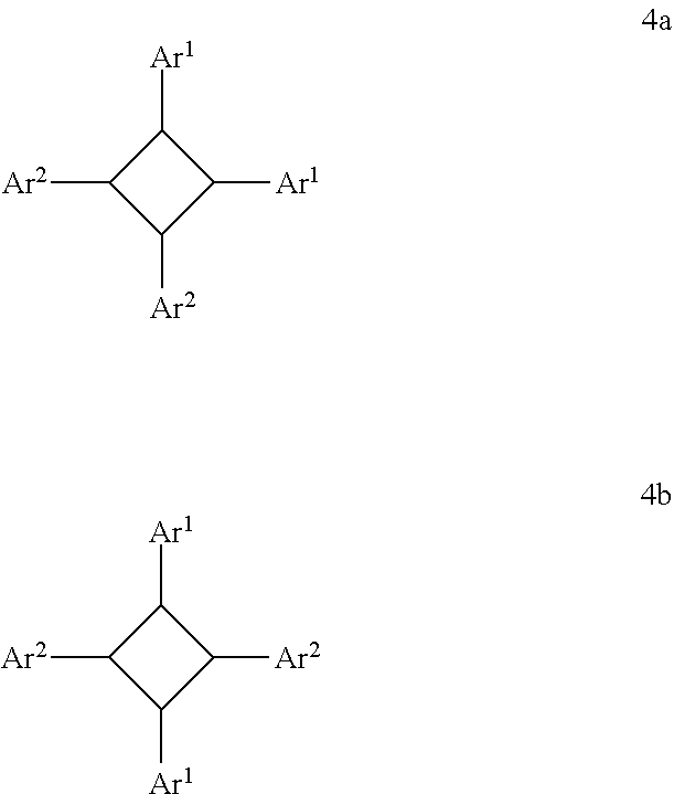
[Ar1]C1C([Ar2])C([Ar2])C1[Ar1].[Ar1]C1C([Ar2])C([Ar1])C1[Ar2]
